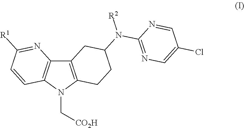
C12=C(N(C[CO2H])C3=C1N=C([R1])C=C3)CCC(N([R2])C1=NC=C(Cl)C=N1)C2
